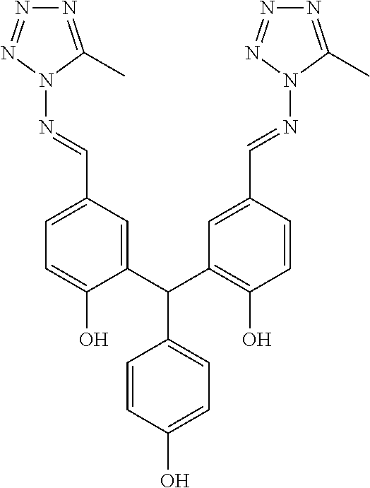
C1=CC(O)=CC=C1C(C1=CC(C=NN2N=NN=C2C)=CC=C1O)C1=C(O)C=CC(C=NN2N=NN=C2C)=C1
